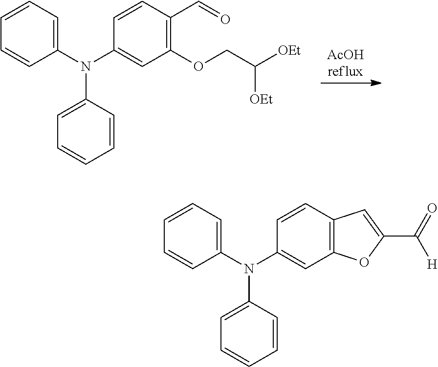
[AcOHreflux].C1(N(C2=CC=CC=C2)C2=CC(OCC([OEt])[OEt])=C(C=O)C=C2)=CC=CC=C1.C1(N(C2=CC=CC=C2)C2=CC3=C(C=C2)C=C(C(=O)[H])O3)=CC=CC=C1
